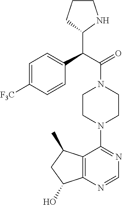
C(C(=O)N1CCN(C2=NC=NC3=C2C(C)CC3O)CC1)(C1NCCC1)C1=CC=C([F3C])C=C1
